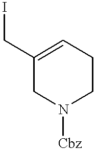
C1(CI)=CCCN([Cbz])C1
